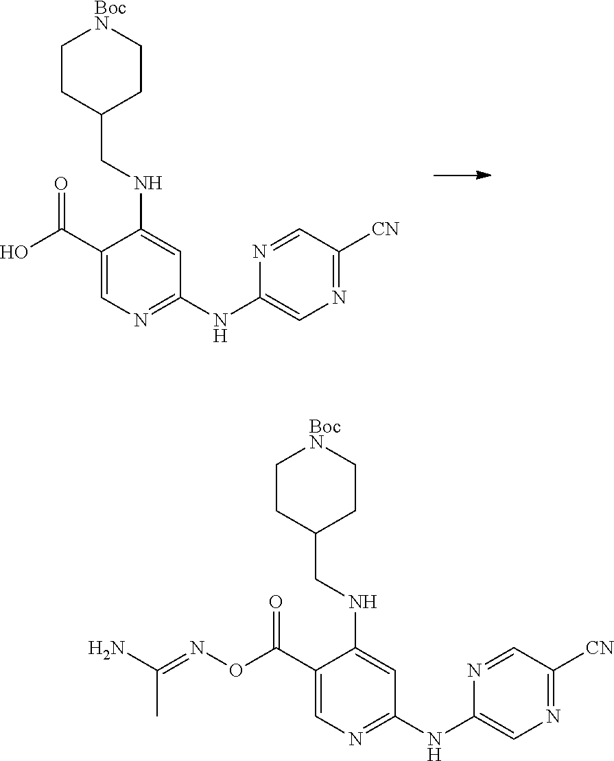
C1(C(O)=O)=CN=C(NC2=CN=C([CN])C=N2)C=C1NCC1CC[BocN]CC1.C1(C(ON=C(N)C)=O)=CN=C(NC2=CN=C([CN])C=N2)C=C1NCC1CC[BocN]CC1
